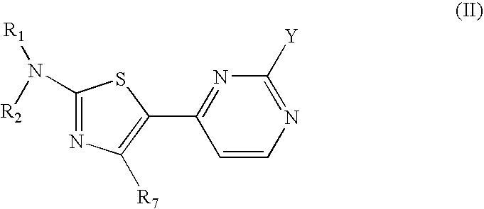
C1(N([R2])[R1])=NC([R7])=C(C2=NC([Y])=NC=C2)S1
